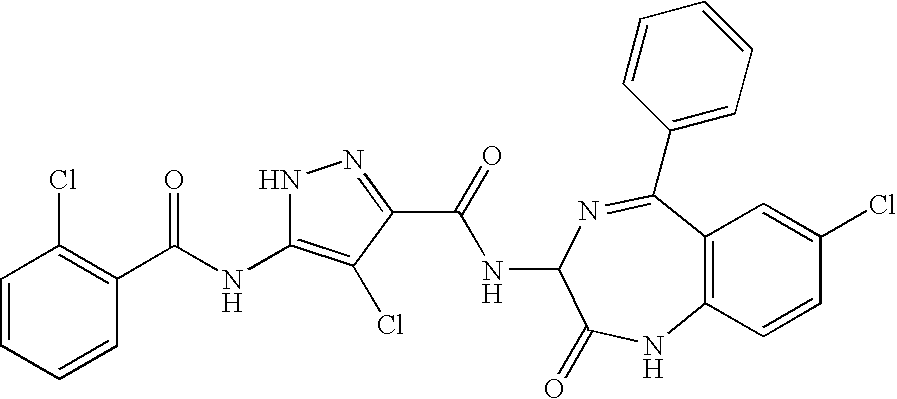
C1=CC=CC(C(=O)NC2=C(Cl)C(C(=O)NC3C(=O)NC4=C(C(C5=CC=CC=C5)=N3)C=C(Cl)C=C4)=NN2)=C1Cl
